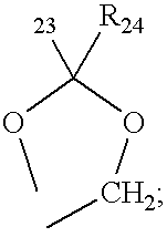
COC(OCC)([23])[R24]
